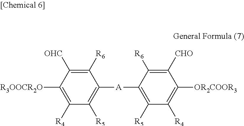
C1([R6])=C([OHC])C([R3OOCR2O])=C([R4])C([R5])=C1[A]C1=C([R5])C([R4])=C([OR2COOR3])C([CHO])=C1[R6]
